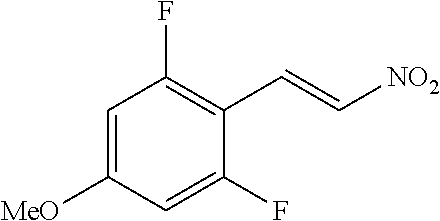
C1=C([MeO])C=C(F)C(C=C[NO2])=C1F
